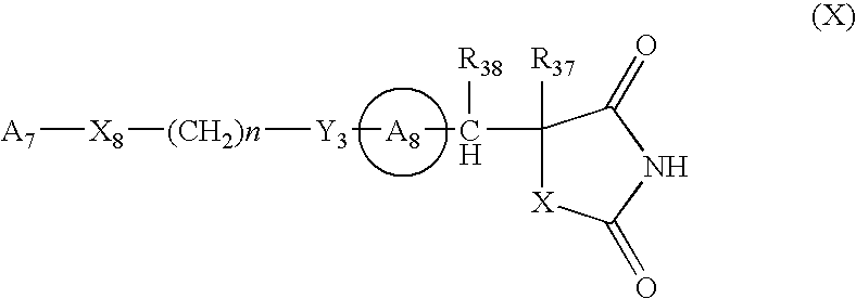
[X8]([(CH2)n][Y3][A8]C(C1([R37])[X]C(=O)NC1=O)[R38])[A7]
